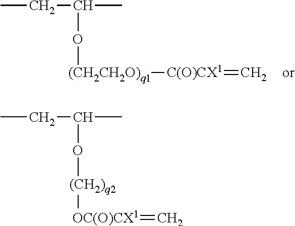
CCC(C)O[(CH2CH2O)q1][C(O)CX1]=C.CCC(C)O[(CH2)q2][OC(O)CX1]=C
